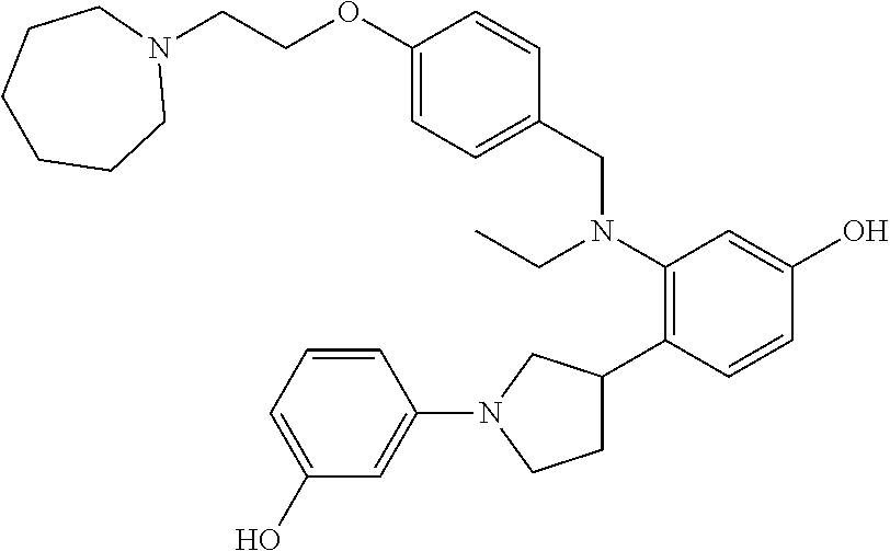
N1(CCOC2=CC=C(CN(C3=C(C4CCN(C5=CC(O)=CC=C5)C4)C=CC(O)=C3)CC)C=C2)CCCCCC1
